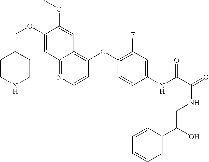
C12=NC=CC(OC3=C(F)C=C(NC(C(=O)NCC(C4=CC=CC=C4)O)=O)C=C3)=C1C=C(OC)C(OCC1CCNCC1)=C2
